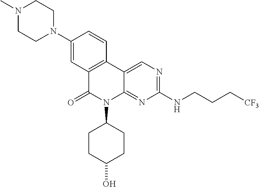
C1(N2CCN(C)CC2)=CC2=C(C=C1)C1=CN=C(NCCC[CF3])N=C1N(C1CCC(O)CC1)C2=O
